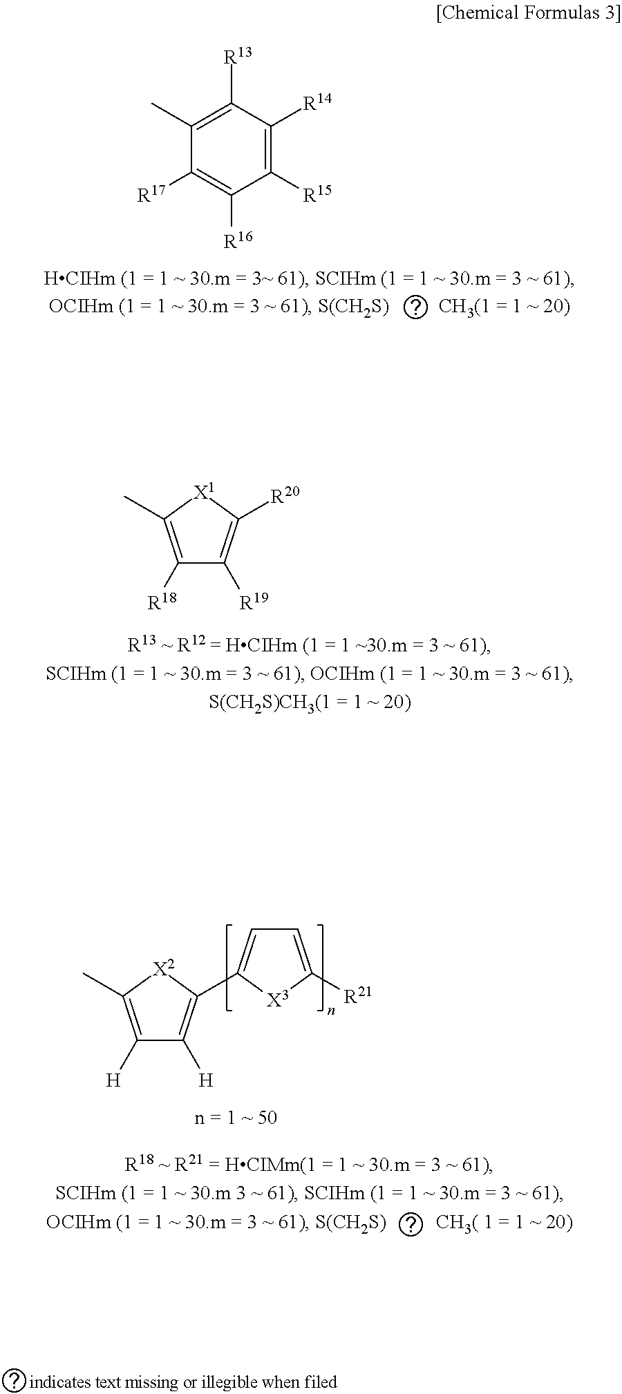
C1([R18])=C(C)[X1]C([R20])=C1[R19].C1([R15])=C([R14])C([R13])=C(C)C([R17])=C1[R16].C1([H])=C(C)[X2]C(C2=CC=C([R21])[X3]2)=C1[H]
